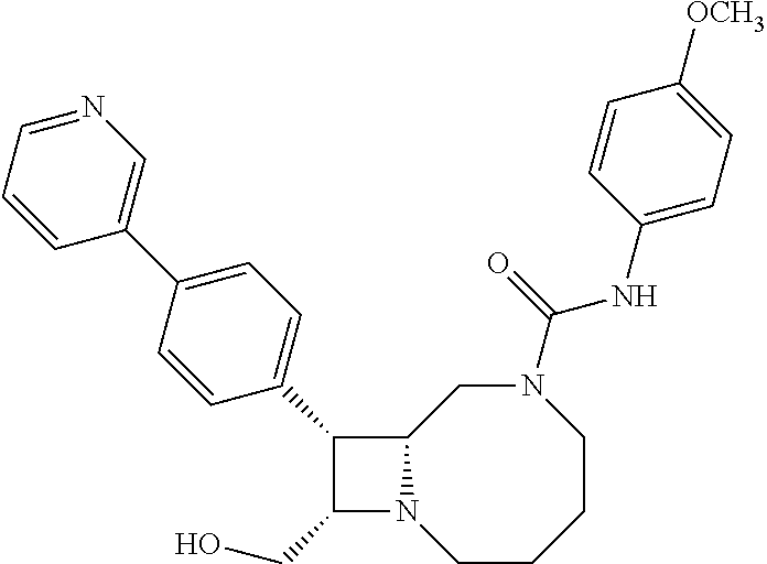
C1(CO)N2C(C1C1=CC=C(C3=CN=CC=C3)C=C1)CN(C(NC1=CC=C([OCH3])C=C1)=O)CCCC2
